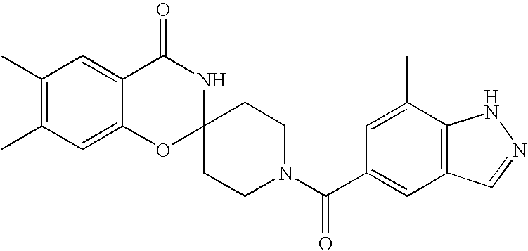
C1(C)=C(C)C=C2C(=C1)C(=O)NC1(O2)CCN(C(C2=CC3=C(C(C)=C2)NN=C3)=O)CC1
